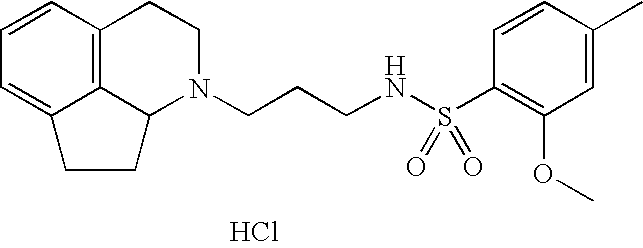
C12=C3C=CC=C1CCC2N(CCCNS(C1=C(OC)C=C(C)C=C1)(=O)=O)CC3.Cl
